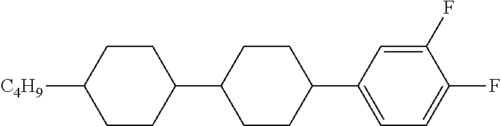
C1([C4H9])CCC(C2CCC(C3=CC=C(F)C(F)=C3)CC2)CC1
